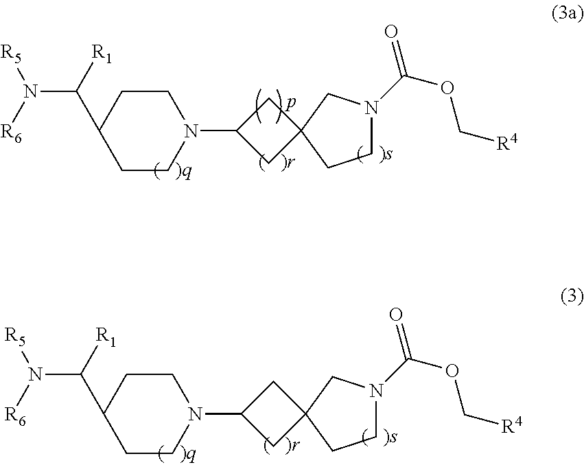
C1CC(C([R1])N([R6])[R5])CCN1C1CC2(C1)CCN(C(OC[R4])=O)C2.C1CC(C([R1])N([R6])[R5])CCN1C1CC2(C1)CCN(C(OC[R4])=O)C2
